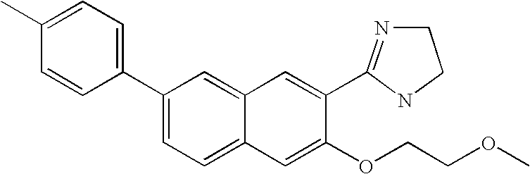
C1(C)=CC=C(C2=CC=C3C(=C2)C=C(C2=NCCN2)C(OCCOC)=C3)C=C1
